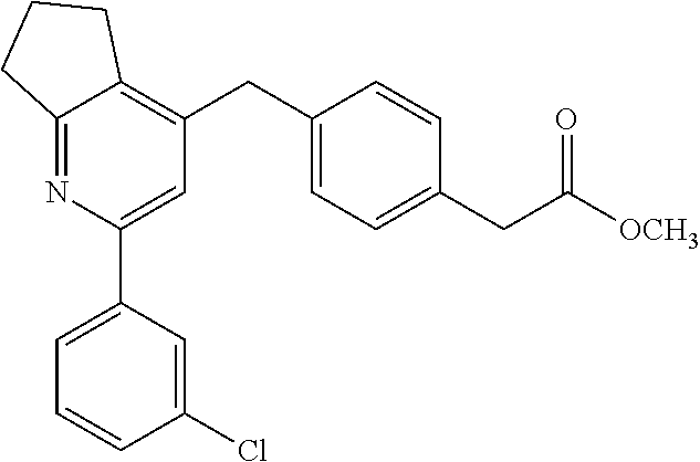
C1(CC2=C3C(=NC(C4=CC=CC(Cl)=C4)=C2)CCC3)=CC=C(CC([OCH3])=O)C=C1
